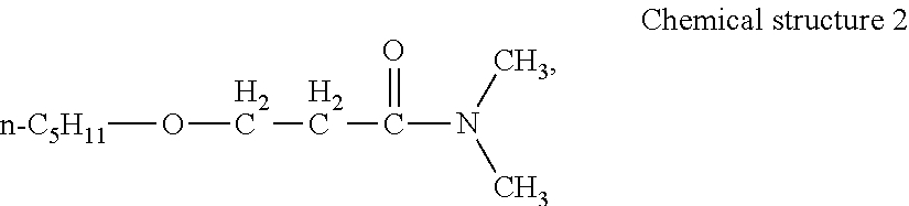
[n-C5H11]OCCC(N(C)C)=O
